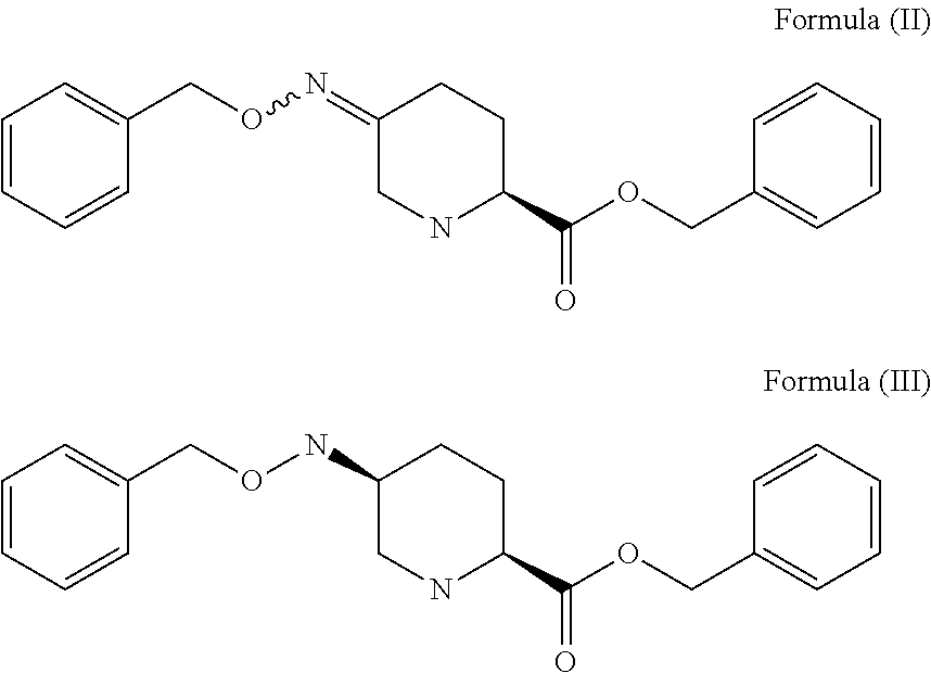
C1=CC=CC(CON=C2CNC(C(OCC3=CC=CC=C3)=O)CC2)=C1.C1=CC=CC(CONC2CNC(C(OCC3=CC=CC=C3)=O)CC2)=C1
